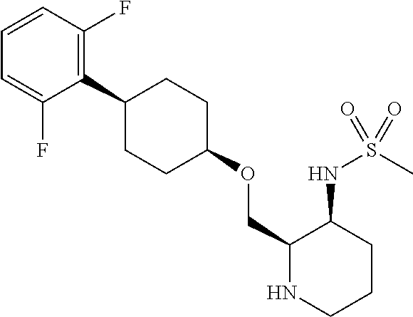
C1(C2CCC(OCC3NCCCC3NS(C)(=O)=O)CC2)=C(F)C=CC=C1F
